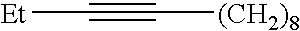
[Et]C#C[(CH2)8]
